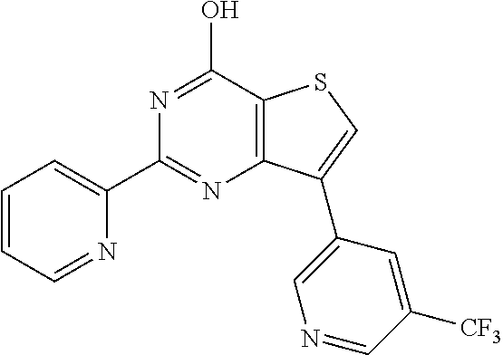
N1=C(C2=CC=CC=N2)N=C(O)C2=C1C(C1=CN=CC([CF3])=C1)=CS2
